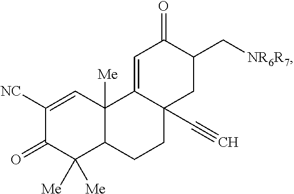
C1([NC])=CC2([Me])C(C([Me])([Me])C1=O)CCC1(C#C)C2=CC(=O)C(C[NR6R7])C1
